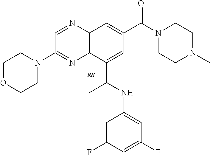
C1=NC2=C(N=C1N1CCOCC1)C(C(NC1=CC(F)=CC(F)=C1)C)=CC(C(N1CCN(C)CC1)=O)=C2
